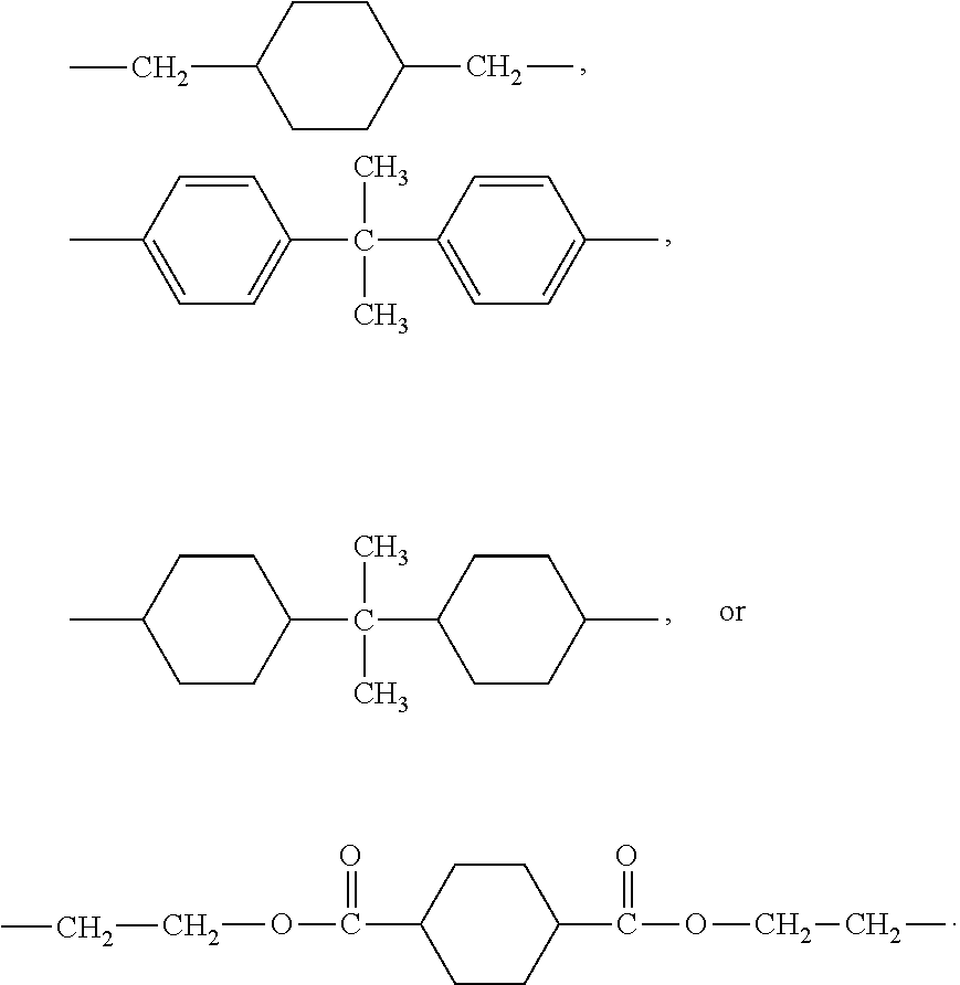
C1CC(CC)CCC1CC.C1=CC(C)=CC=C1C(C1=CC=C(C)C=C1)(C)C.C1CC(C)CCC1C(C1CCC(C)CC1)(C)C.C1CC(C(OCCC)=O)CCC1C(OCCC)=O
